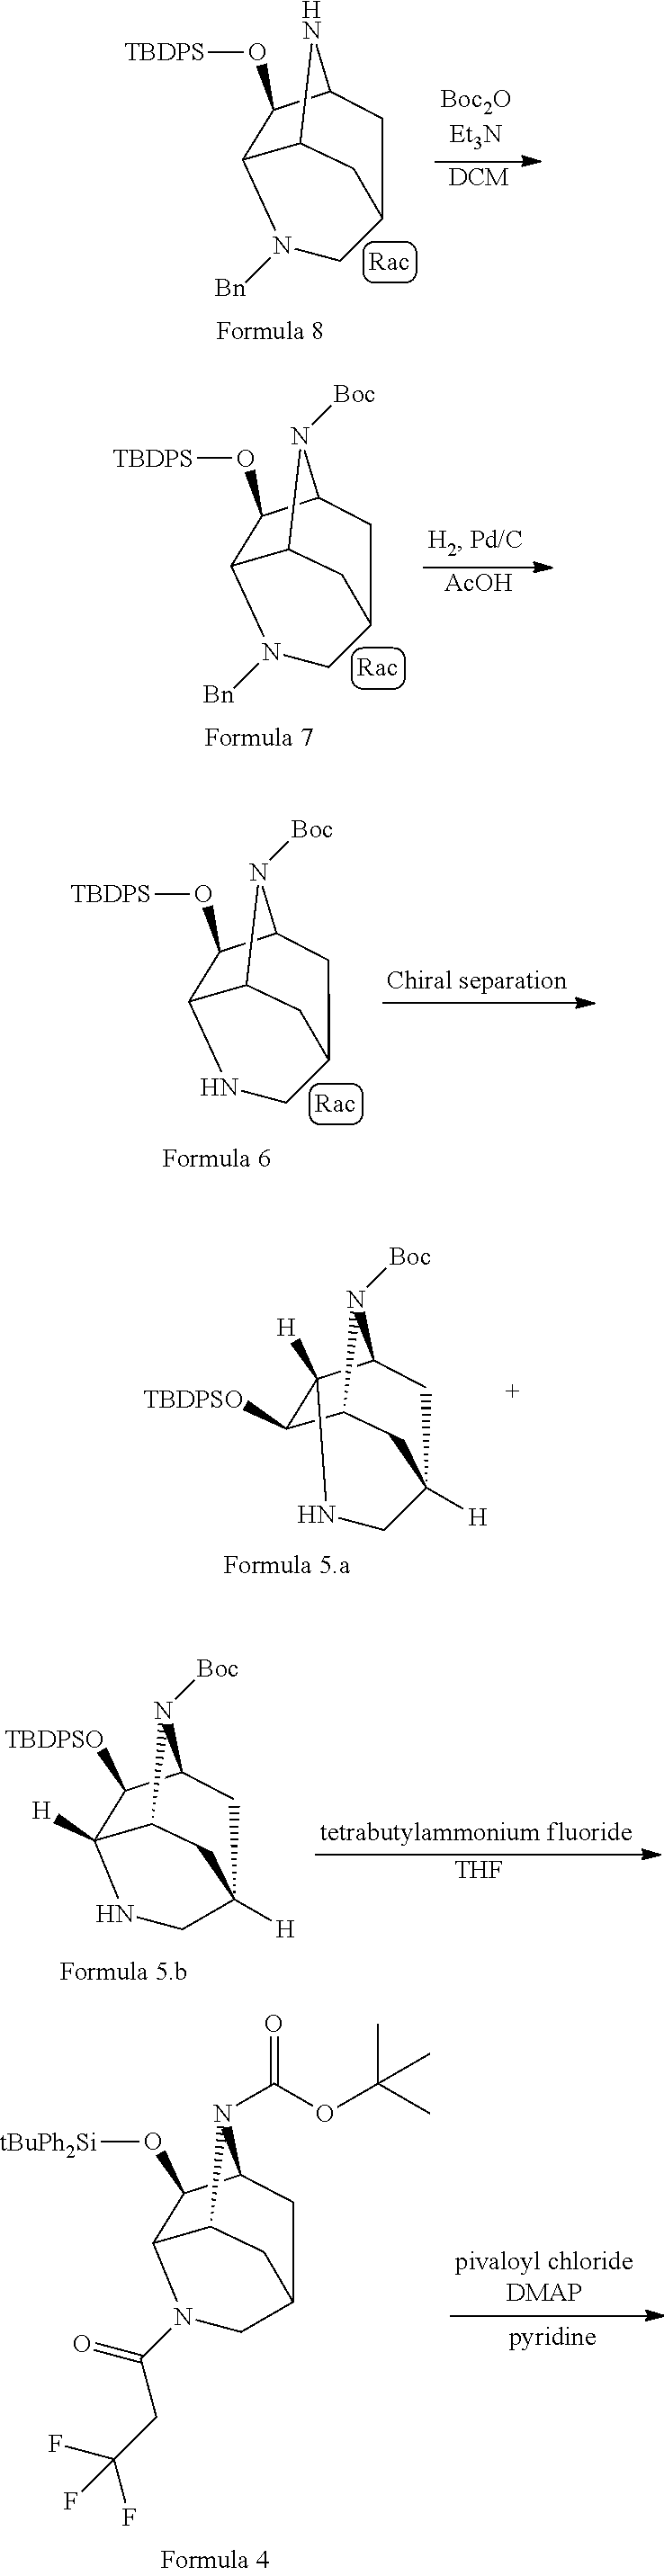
C12C(O[TBDPS])C3NC1CC(C3)CN2[Bn].[DCM].C12C(O[TBDPS])C3N([Boc])C1CC(C3)CN2[Bn].[AcOH].C12C(O[TBDPS])C3N([Boc])C1CC(C3)CN2.C1([TBDPSO])C2([H])C3N([Boc])C1CC([H])(C3)CN2.C12([H])C([TBDPSO])C3N([Boc])C1CC([H])(C3)CN2.[THF].C12C(O[tBuPh2Si])C3N(C(OC(C)(C)C)=O)C1CC(C3)CN2C(=O)CC(F)(F)F
